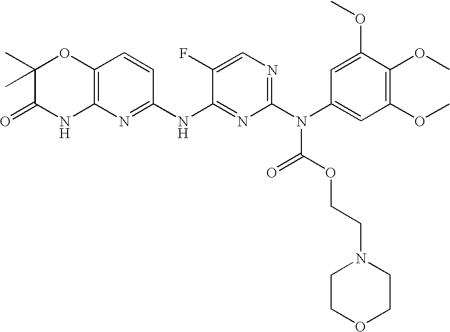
C12=C(N=C(NC3=NC(N(C(=O)OCCN4CCOCC4)C4=CC(OC)=C(OC)C(OC)=C4)=NC=C3F)C=C1)NC(=O)C(C)(C)O2
